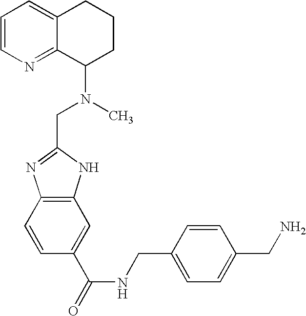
C1=CN=C2C(=C1)CCCC2N(C)CC1=NC2=C(N1)C=C(C(=O)NCC1=CC=C(CN)C=C1)C=C2
